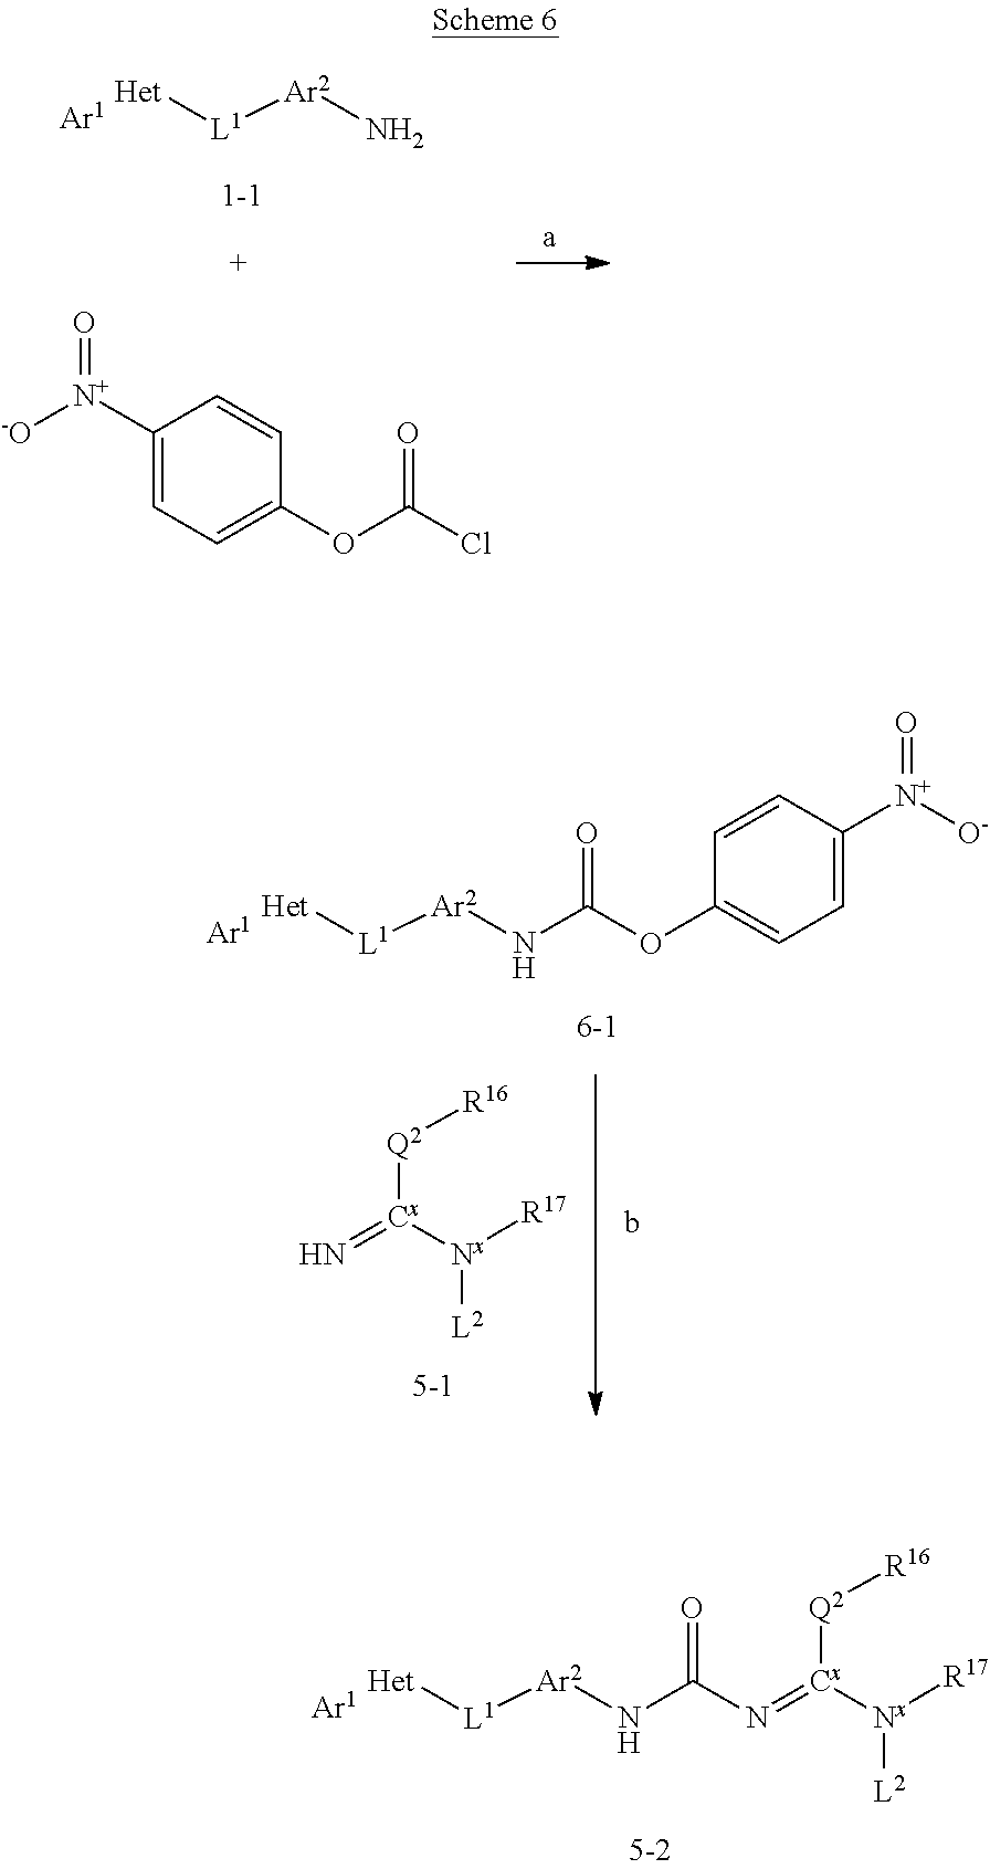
[Ar1].[Het][L1][Ar2]N.C1([N+](=O)[-O])=CC=C(OC(Cl)=O)C=C1.[Ar1].[Het][L1][Ar2]NC(=O)OC1=CC=C([N+]([O-])=O)C=C1.N=[Cx]([Q2][R16])[Nx]([R17])[L2].[Ar1].[Het][L1][Ar2]NC(=O)N=[Cx]([Q2][R16])[Nx]([R17])[L2]
